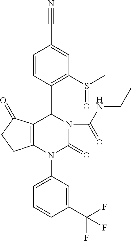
C1=CC(C2C3=C(N(C4=CC=CC(C(F)(F)F)=C4)C(=O)N2C(NCC)=O)CCC3=O)=C(S(C)=O)C=C1C#N
